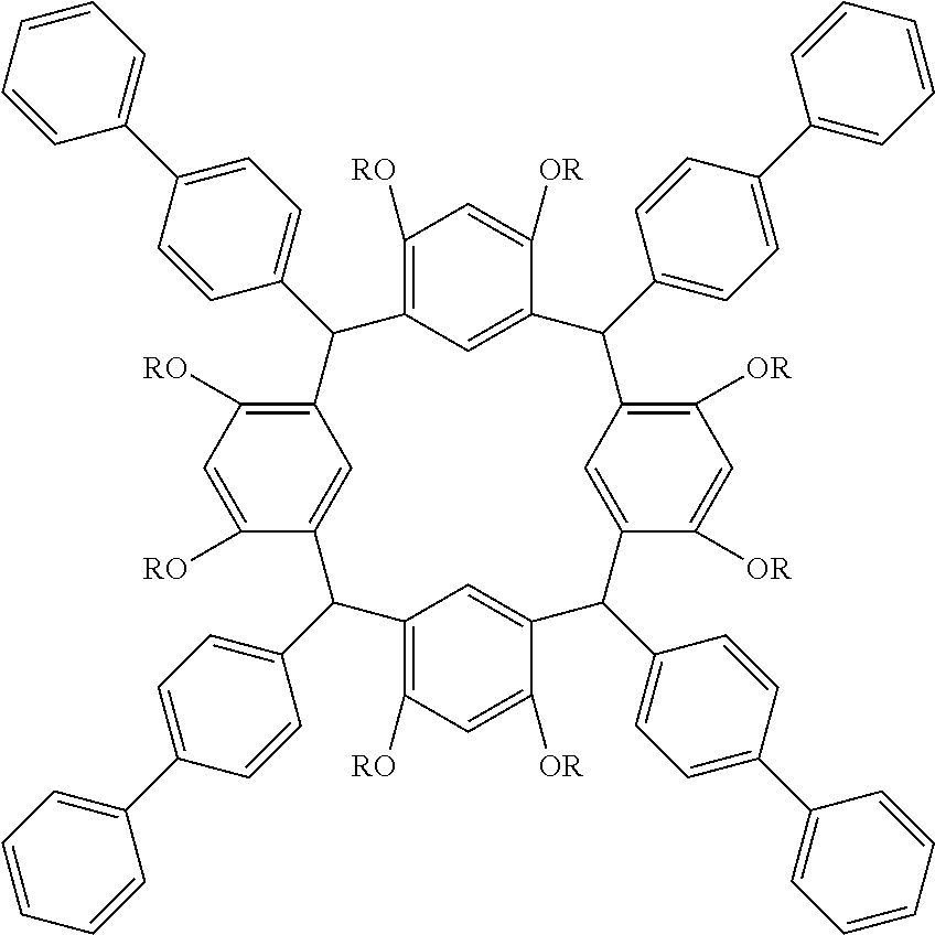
C1([RO])=C2C=C(C([OR])=C1)C(C1=CC=C(C3=CC=CC=C3)C=C1)C1=C([OR])C=C([OR])C(=C1)C(C1=CC=C(C3=CC=CC=C3)C=C1)C1=CC(=C([RO])C=C1[OR])C(C1=CC=C(C3=CC=CC=C3)C=C1)C1=CC(=C([RO])C=C1[RO])C2C1=CC=C(C2=CC=CC=C2)C=C1
